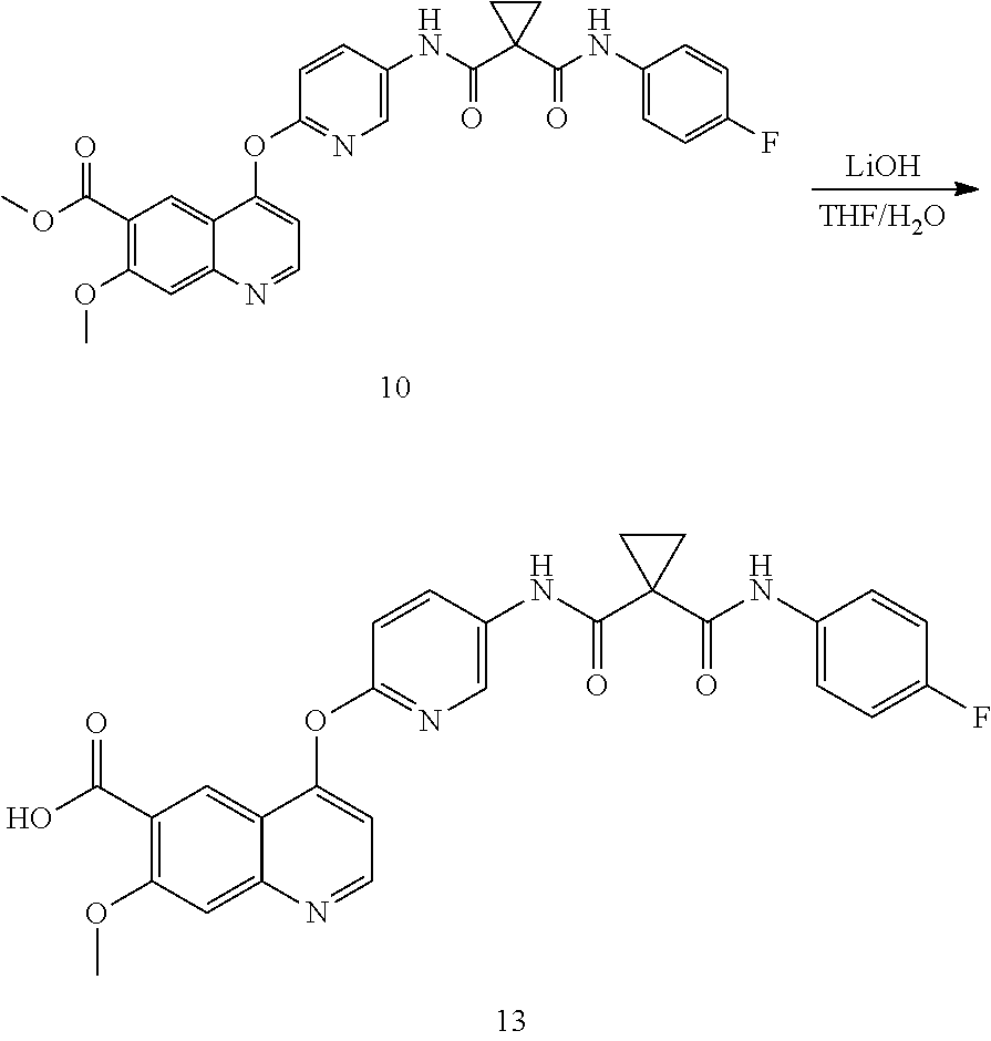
OC(C1=C(OC)C=C2C(=C1)C(OC1=NC=C(NC(C3(C(NC4=CC=C(F)C=C4)=O)CC3)=O)C=C1)=CC=N2)=O.O(C)C(C1=C(OC)C=C2C(=C1)C(OC1=NC=C(NC(C3(C(NC4=CC=C(F)C=C4)=O)CC3)=O)C=C1)=CC=N2)=O.[LiOH]
